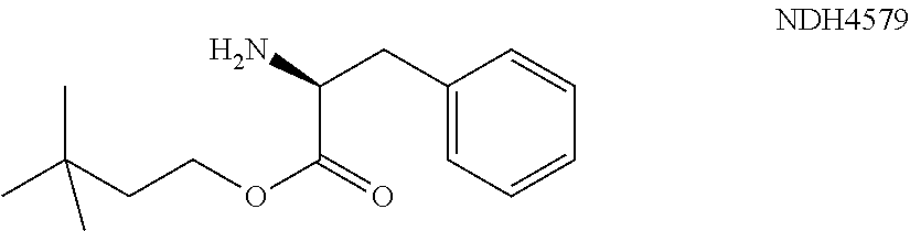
C1(CC(N)C(=O)OCCC(C)(C)C)=CC=CC=C1
